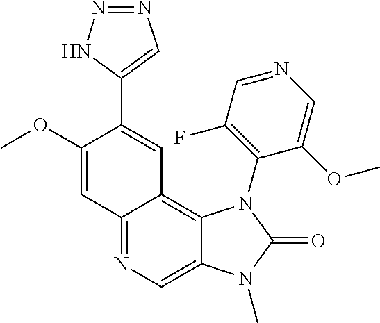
C12=NC=C3C(=C1C=C(C1=CN=NN1)C(OC)=C2)N(C1=C(F)C=NC=C1OC)C(=O)N3C
